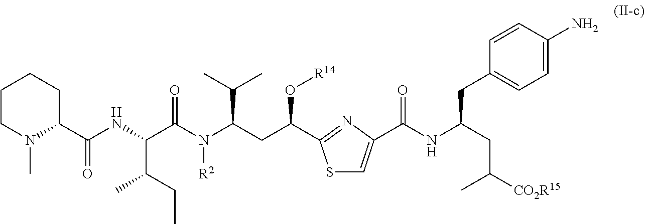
C1CN(C)C(C(NC(C(N(C(CC(O[R14])C2=NC(C(=O)NC(CC3=CC=C(N)C=C3)CC(C)[CO2R15])=CS2)C(C)C)[R2])=O)C(CC)C)=O)CC1
